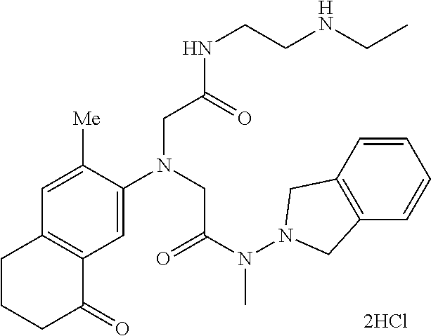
C12=C(C=C(N(CC(N(N3CC4=C(C3)C=CC=C4)C)=O)CC(NCCNCC)=O)C([Me])=C1)C(=O)CCC2
